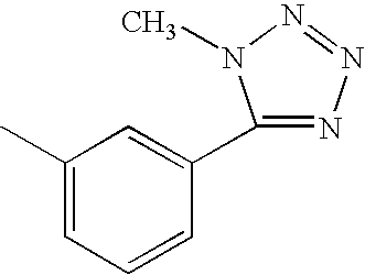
C1(C)=CC=CC(C2=NN=NN2C)=C1
